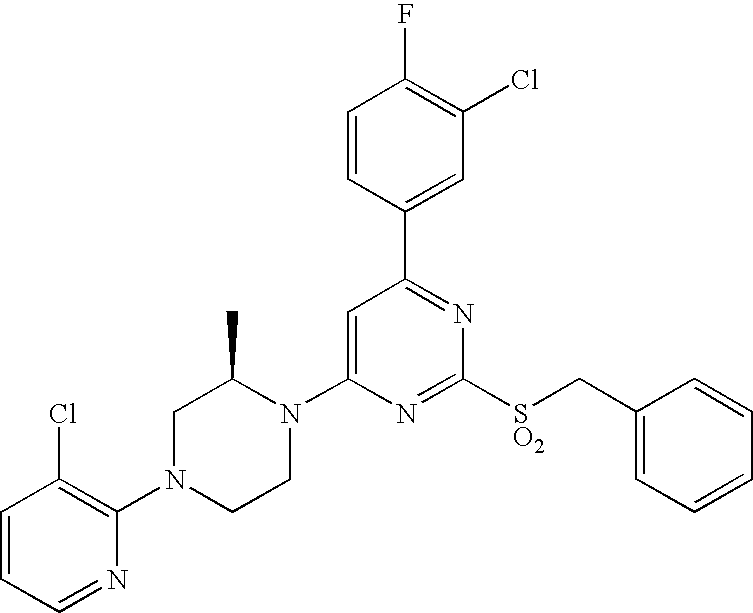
C1=CC(C2=NC([SO2]CC3=CC=CC=C3)=NC(N3C(C)CN(C4=C(Cl)C=CC=N4)CC3)=C2)=CC(Cl)=C1F
